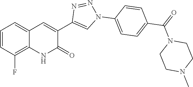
C12=C(F)C=CC=C1C=C(C1=CN(C3=CC=C(C(=O)N4CCN(C)CC4)C=C3)N=N1)C(=O)N2
